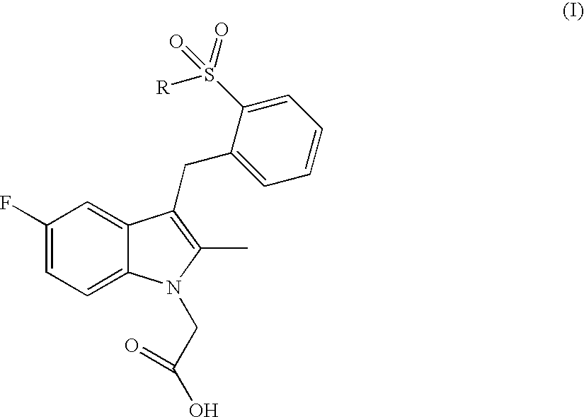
C1(F)=CC=C2C(=C1)C(CC1=CC=CC=C1S(=O)([R])=O)=C(C)N2CC(O)=O
